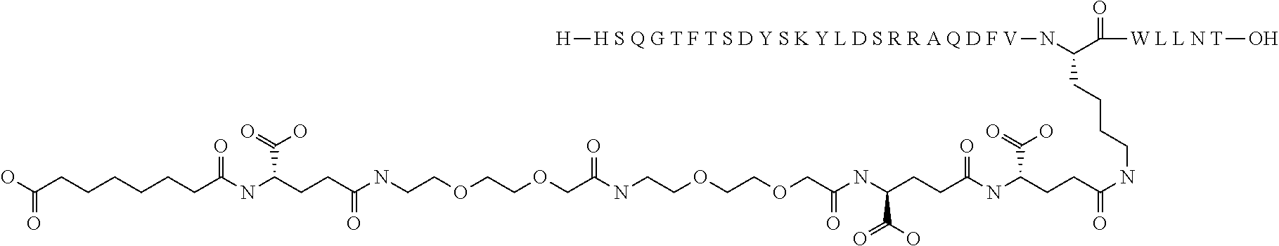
C(COCC(NCCOCCOCC(NC(CCC(NC(CCC(=O)NCCCCC(N[H S Q G T F T S D Y S K Y L D S R R A Q D F V][H])C([W L L N T]O)=O)C(=O)O)=O)C(O)=O)=O)=O)OCCNC(CCC(C(=O)O)NC(=O)CCCCCCC(O)=O)=O
